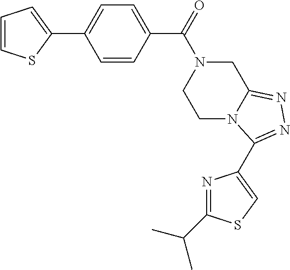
C1=CSC(C2=CC=C(C(=O)N3CCN4C(=NN=C4C4=CSC(C(C)C)=N4)C3)C=C2)=C1
